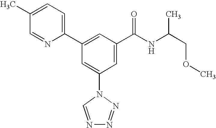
C1(C2=CC(C(NC(COC)C)=O)=CC(N3C=NN=N3)=C2)=CC=C(C)C=N1
